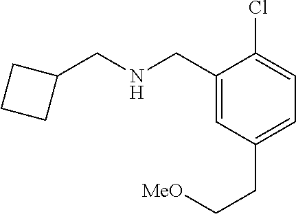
C1(CNCC2CCC2)=CC(CC[MeO])=CC=C1Cl
